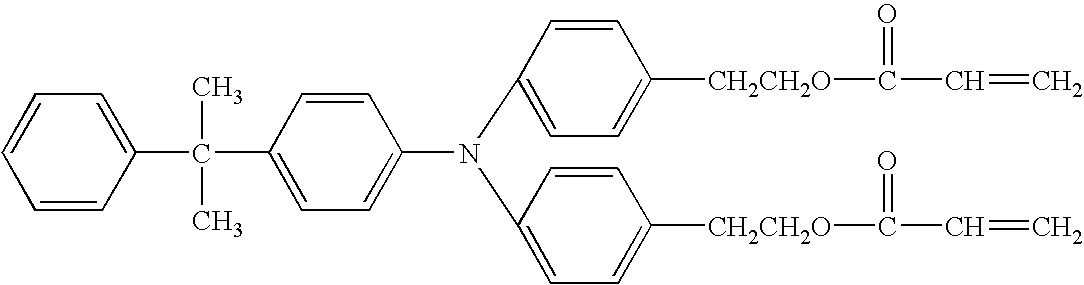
C1=CC(C(C2=CC=C(N(C3=CC=C([CH2CH2O]C(C=C)=O)C=C3)C3=CC=C([CH2CH2O]C(=O)C=C)C=C3)C=C2)(C)C)=CC=C1
